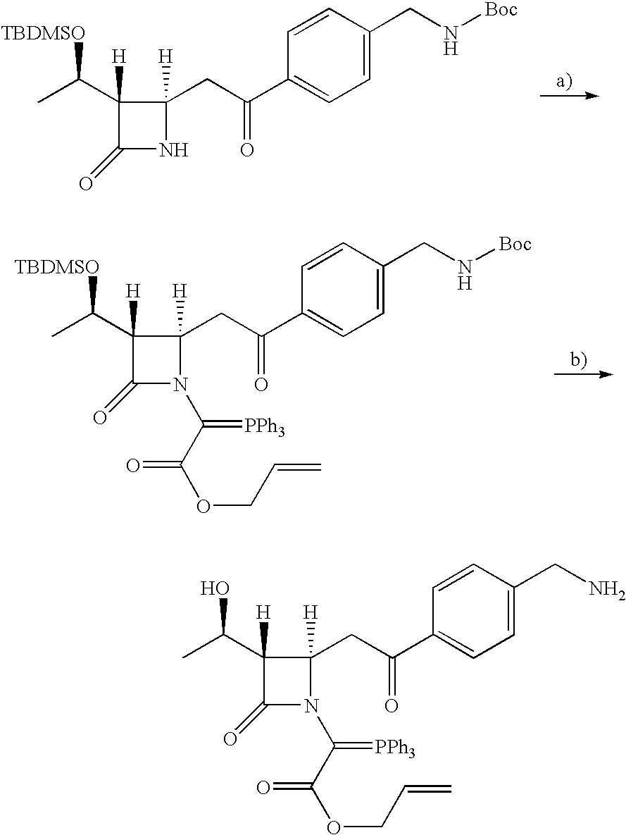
C1([H])(C([TBDMSO])C)C(=O)NC1([H])CC(C1=CC=C(CN[Boc])C=C1)=O.C1([H])(C([TBDMSO])C)C(=O)N(C(=[PPh3])C(=O)OCC=C)C1([H])CC(C1=CC=C(CN[Boc])C=C1)=O.C1([H])(C(O)C)C(=O)N(C(=[PPh3])C(=O)OCC=C)C1([H])CC(C1=CC=C(CN)C=C1)=O
